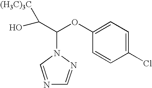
N1=CN(C(OC2=CC=C(Cl)C=C2)C(O)[(H3C)3C])N=C1
